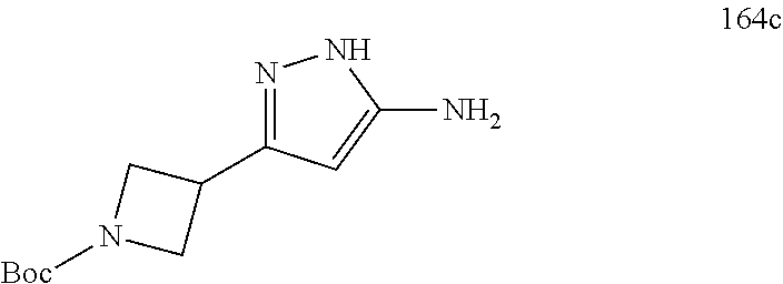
C1N([Boc])CC1C1=NNC(N)=C1
